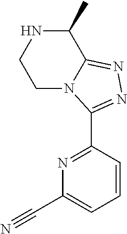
C1N2C(=NN=C2C2=NC(C#N)=CC=C2)C(C)NC1
